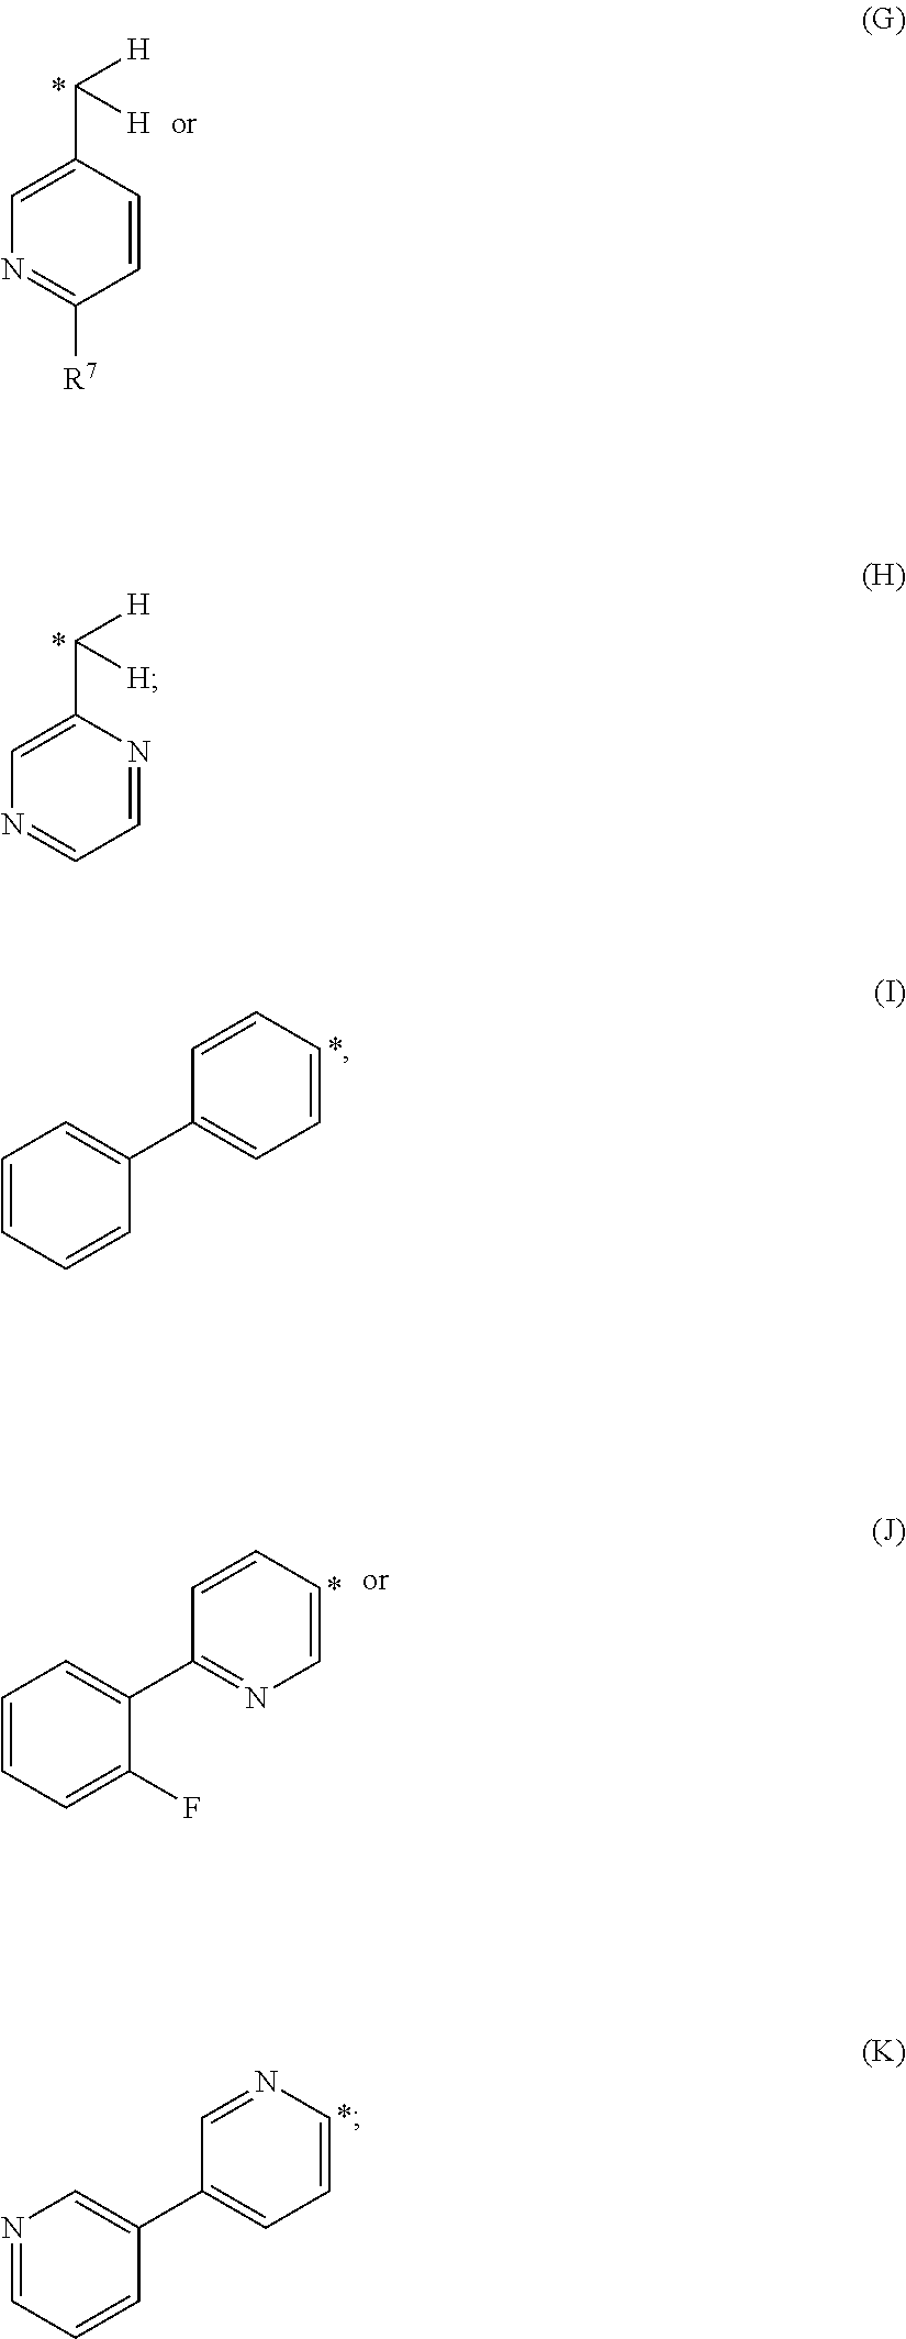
C1=CC(C([H])[H])=CN=C1[R7].C1=NC(C([H])[H])=CN=C1.C1(C2=CC=CC=C2)=CC=CC=C1.C1(C2=CC=CC=C2F)=NC=CC=C1.C1(C2=CN=CC=C2)=CC=CN=C1
